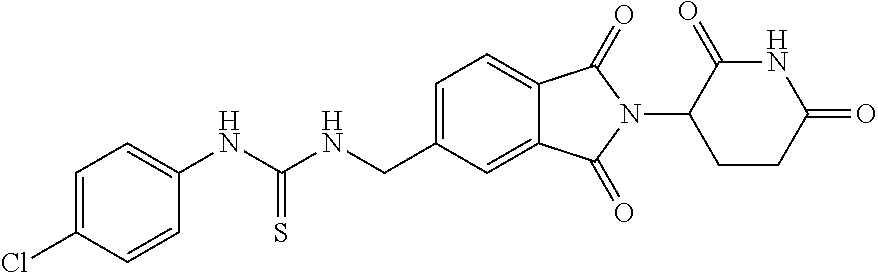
C1=C(Cl)C=CC(NC(NCC2=CC=C3C(=C2)C(=O)N(C2CCC(=O)NC2=O)C3=O)=S)=C1
